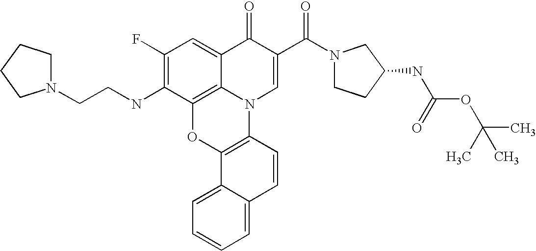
C1(F)=C(NCCN2CCCC2)C2=C3C(=C1)C(=O)C(C(N1CCC(NC(=O)OC(C)(C)C)C1)=O)=CN3C1=C(O2)C2=CC=CC=C2C=C1
